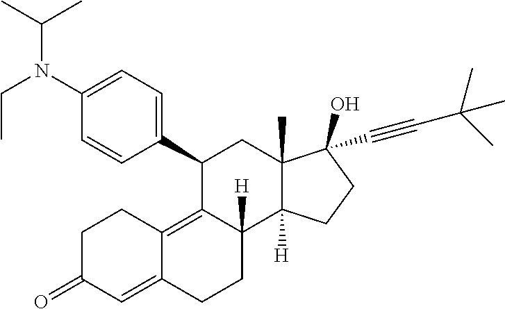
C1(C2=CC=C(N(CC)C(C)C)C=C2)C2=C3C(=CC(=O)CC3)CCC2([H])C2([H])C(C)(C1)C(C#CC(C)(C)C)(O)CC2
